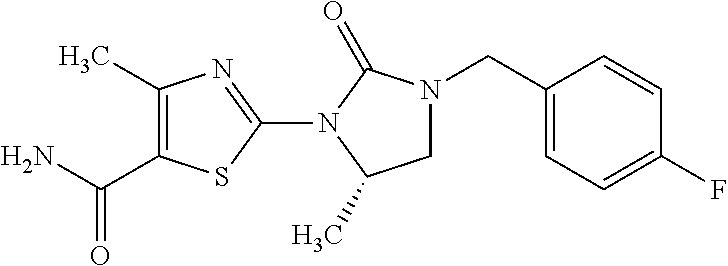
C1=C(CN2CC(C)N(C3=NC(C)=C(C(N)=O)S3)C2=O)C=CC(F)=C1
